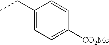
CCC1=CC=C([CO2Me])C=C1
